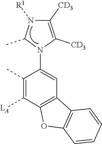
C1([CD3])=C([CD3])N(C2=CC3=C(C([LA])=C2C)OC2=C3C=CC=C2)C(C)N1[R1]
